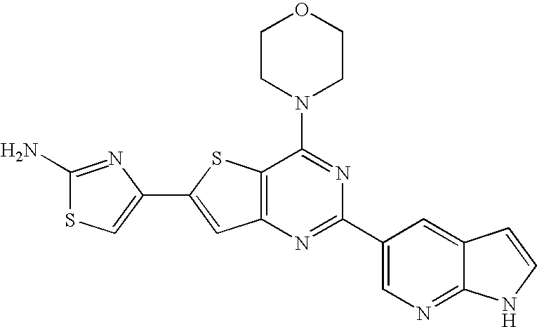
C1CN(C2=NC(C3=CN=C4C(=C3)C=CN4)=NC3=C2SC(C2=CSC(N)=N2)=C3)CCO1
